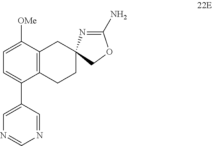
C1=C([OMe])C2=C(C(C3=CN=CN=C3)=C1)CCC1(C2)N=C(N)OC1
